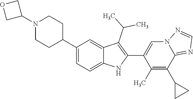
C1(C2CCN(C3COC3)CC2)=CC=C2C(=C1)C(C(C)C)=C(C1=CN3C(=NC=N3)C(C3CC3)=C1C)N2
